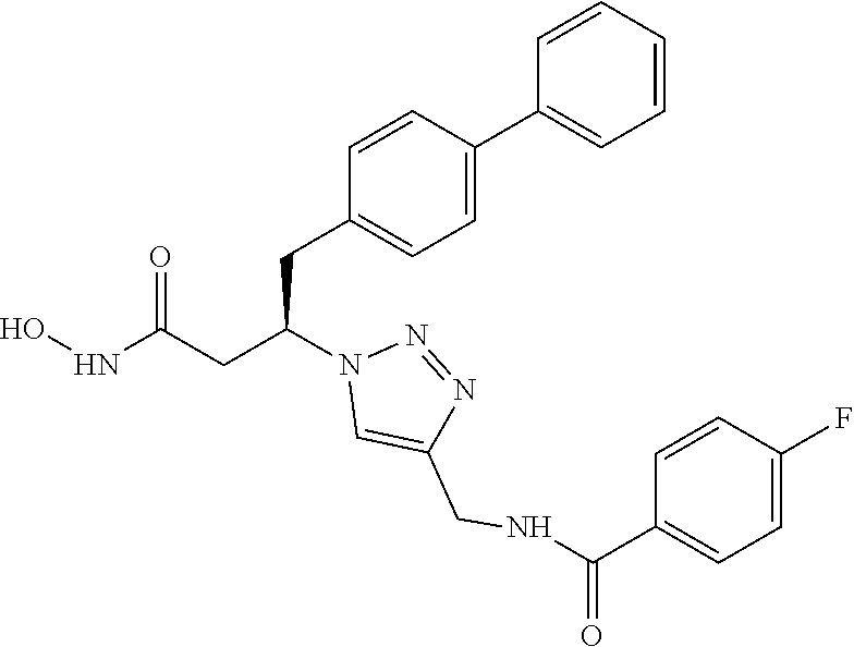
C1(CC(CC(NO)=O)N2C=C(CNC(C3=CC=C(F)C=C3)=O)N=N2)=CC=C(C2=CC=CC=C2)C=C1
